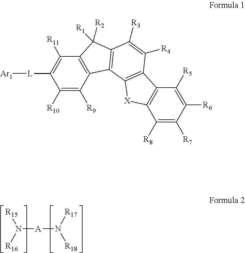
N([A]N([R17])[R18])([R15])[R16].C1([R11])=C([L][Ar1])C([R10])=C([R9])C2=C1C([R2])([R1])C1=C2C2=C(C([R4])=C1[R3])C1=C(C([R8])=C([R7])C([R6])=C1[R5])[X]2
